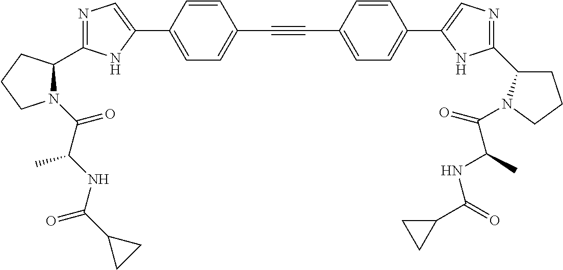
N1=C(C2N(C(C(NC(C3CC3)=O)C)=O)CCC2)NC(C2=CC=C(C#CC3=CC=C(C4=CN=C(C5CCCN5C(=O)C(C)NC(C5CC5)=O)N4)C=C3)C=C2)=C1
